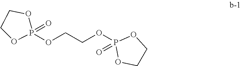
C1OP(OCCOP2(=O)OCCO2)(=O)OC1
